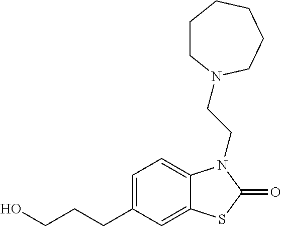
C1=C(CCCO)C=C2C(=C1)N(CCN1CCCCCC1)C(=O)S2
